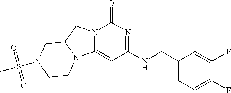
C12=CC(NCC3=CC=C(F)C(F)=C3)=NC(=O)N1CC1N2CCN(S(C)(=O)=O)C1
